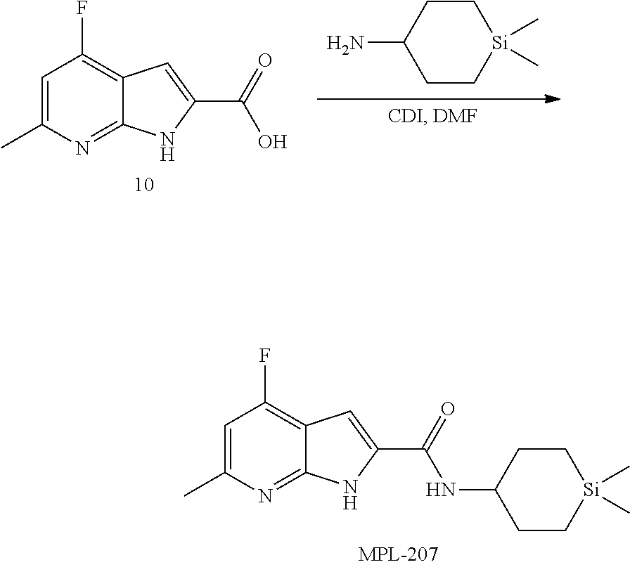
N(C1CC[Si](C)(C)CC1)C(C1=CC2=C(F)C=C(C)N=C2N1)=O.NC1CC[Si](C)(C)CC1.C1(F)=C2C=C(C(=O)O)NC2=NC(C)=C1
